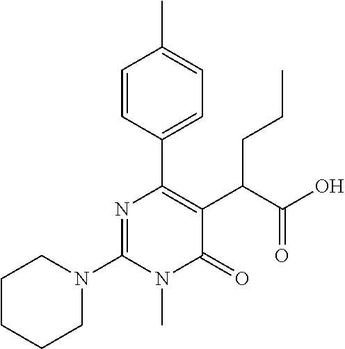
N1(C2=NC(C3=CC=C(C)C=C3)=C(C(C(O)=O)CCC)C(=O)N2C)CCCCC1
